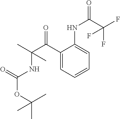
C1(C(C(C)(NC(OC(C)(C)C)=O)C)=O)=CC=CC=C1NC(=O)C(F)(F)F
